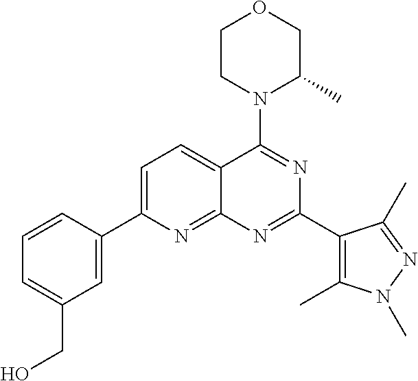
C1=C(C2=CC(CO)=CC=C2)N=C2C(=C1)C(N1C(C)COCC1)=NC(C1=C(C)N(C)N=C1C)=N2
